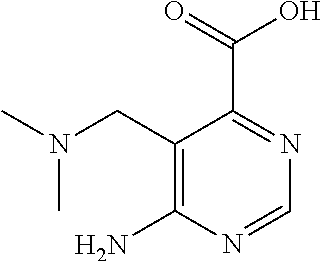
C1(CN(C)C)=C(N)N=CN=C1C(=O)O
